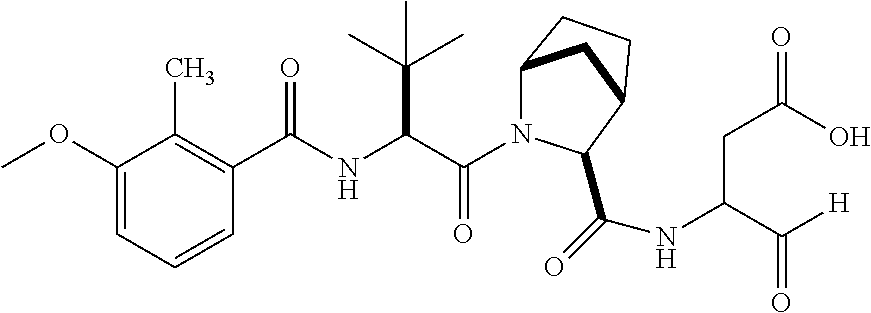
C(=O)(C(C(C)(C)C)NC(=O)C1=C(C)C(OC)=CC=C1)N1C2CC(CC2)C1C(NC(C([H])=O)CC(O)=O)=O
